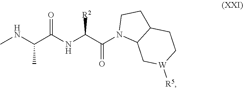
CNC(C(NC(C(N1C2C(CC1)CC[W]([R5])C2)=O)[R2])=O)C
